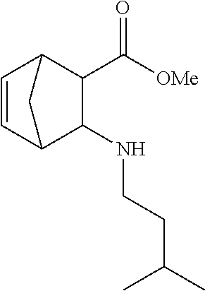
C1(NCCC(C)C)C2C=CC(C1C(=O)[OMe])C2
